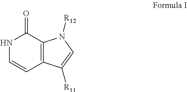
N1C=CC2=C(C1=O)N([R12])C=C2[R11]
